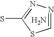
C1=NN=C(S)S1.N
